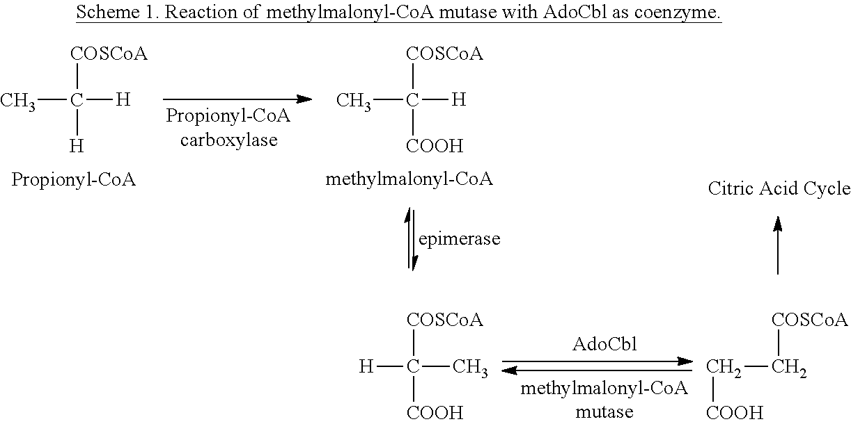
CC([COSCoA])([H])[COOH].CC([COSCoA])([H])[H].[H]C([COSCoA])(C)[COOH].C(C[COSCoA])[COOH]
